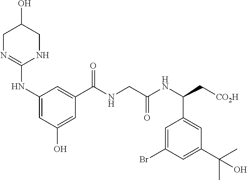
C1N=C(NC2=CC(O)=CC(C(NCC(NC(C[CO2H])C3=CC(C(C)(C)O)=CC(Br)=C3)=O)=O)=C2)NCC1O
